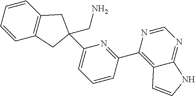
C1=CC=CC2=C1CC(CN)(C1=CC=CC(C3=C4C(=NC=N3)NC=C4)=N1)C2
